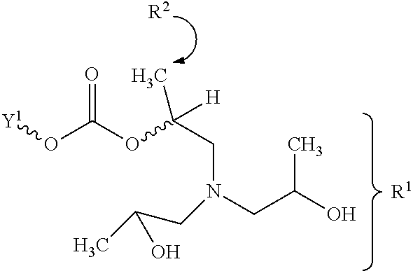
[Y1]OC(OC(CN(CC(O)C)CC(C)O)(C)[H])=O.[R2].[R1]
